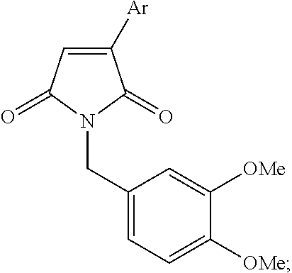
C1([Ar])=CC(=O)N(CC2=CC=C([OMe])C([OMe])=C2)C1=O
